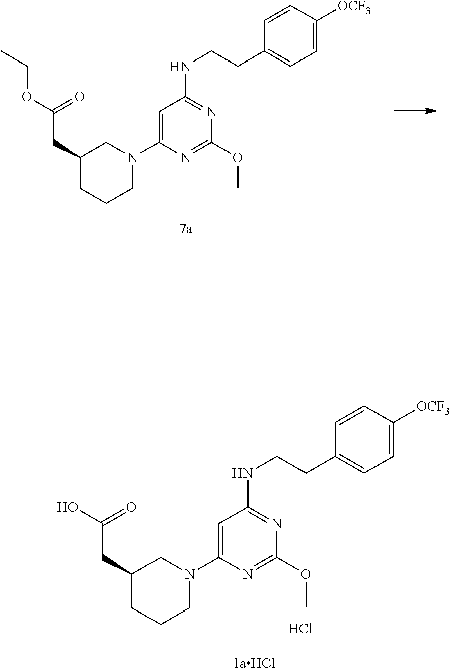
OC(CC1CCCN(C2=CC(NCCC3=CC=C([OCF3])C=C3)=NC(OC)=N2)C1)=O.Cl.CCOC(CC1CCCN(C2=CC(NCCC3=CC=C([OCF3])C=C3)=NC(OC)=N2)C1)=O
